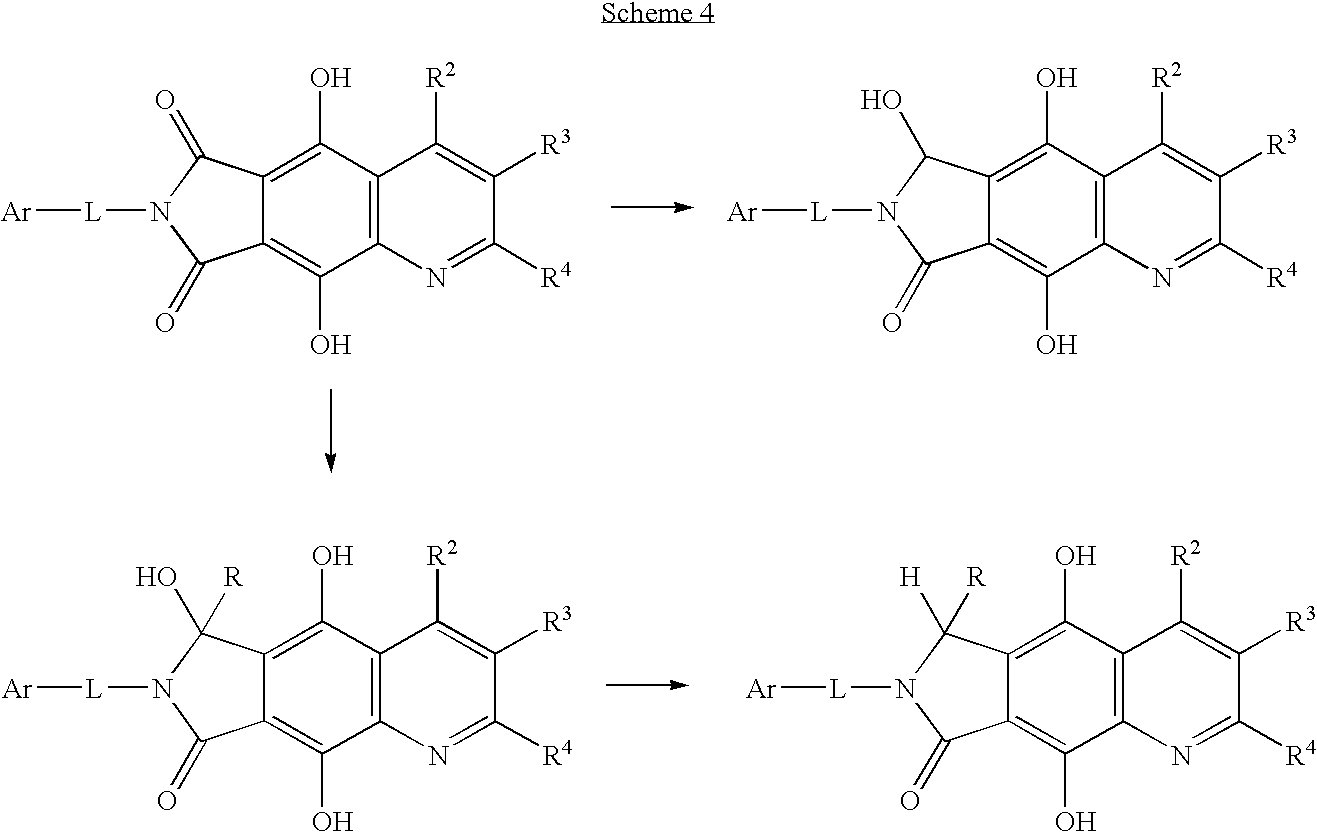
C12=C(C(O)=C3C(=C1O)C(=O)N([L][Ar])C3([R])O)C([R2])=C([R3])C([R4])=N2.C12=C(C(O)=C3C(=C1O)C(=O)N([L][Ar])C3([R])[H])C([R2])=C([R3])C([R4])=N2.C12=C(C(O)=C3C(=C1O)C(=O)N([L][Ar])C3=O)C([R2])=C([R3])C([R4])=N2.C12=C(C(O)=C3C(=C1O)C(=O)N([L][Ar])C3O)C([R2])=C([R3])C([R4])=N2
